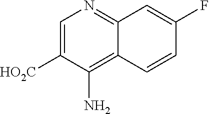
C12=C(N)C([HO2C])=CN=C1C=C(F)C=C2
